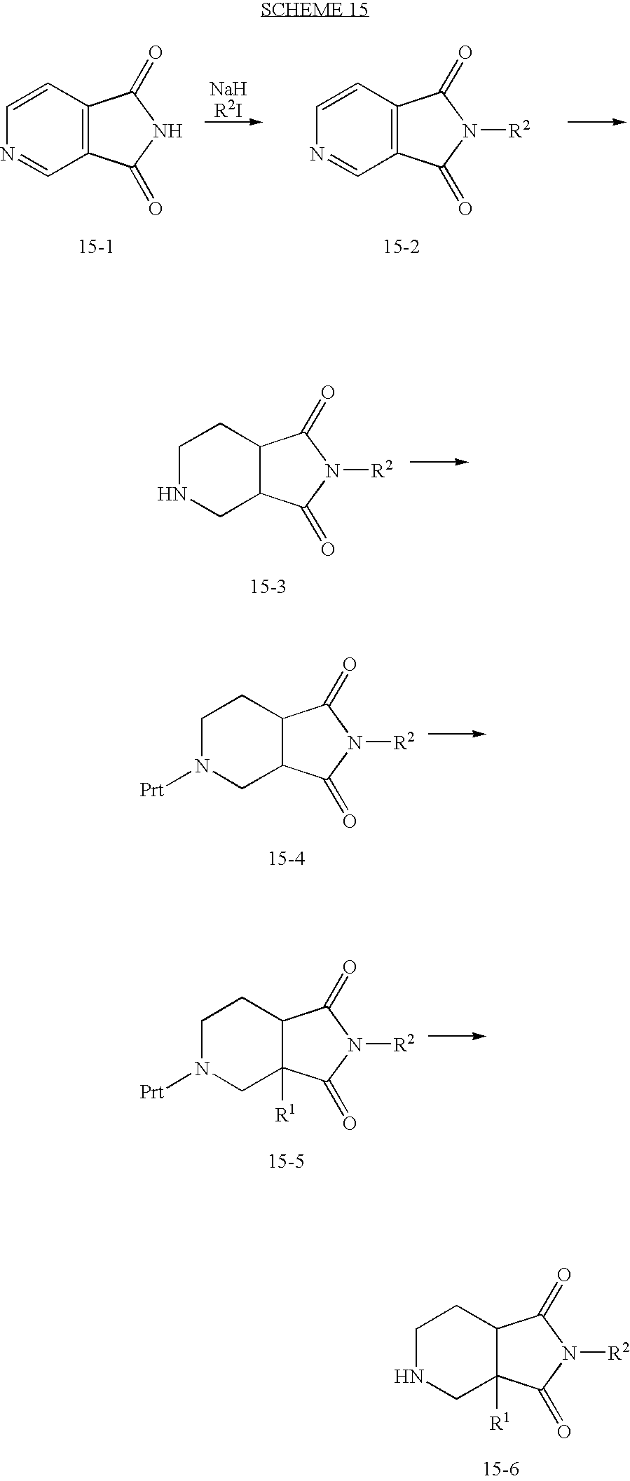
C12=C(C=CN=C1)C(=O)NC2=O.C12=C(C=CN=C1)C(=O)N([R2])C2=O.C12C(CCNC1)C(=O)N([R2])C2=O.C12C(CCN([Prt])C1)C(=O)N([R2])C2=O.C12([R1])C(CCN([Prt])C1)C(=O)N([R2])C2=O.C12([R1])C(CCNC1)C(=O)N([R2])C2=O
